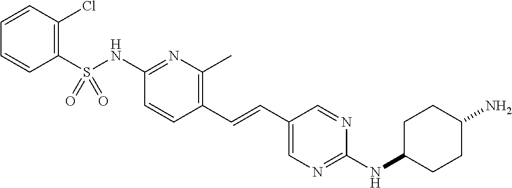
C1(S(NC2=NC(C)=C(C=CC3=CN=C(NC4CCC(N)CC4)N=C3)C=C2)(=O)=O)=C(Cl)C=CC=C1
